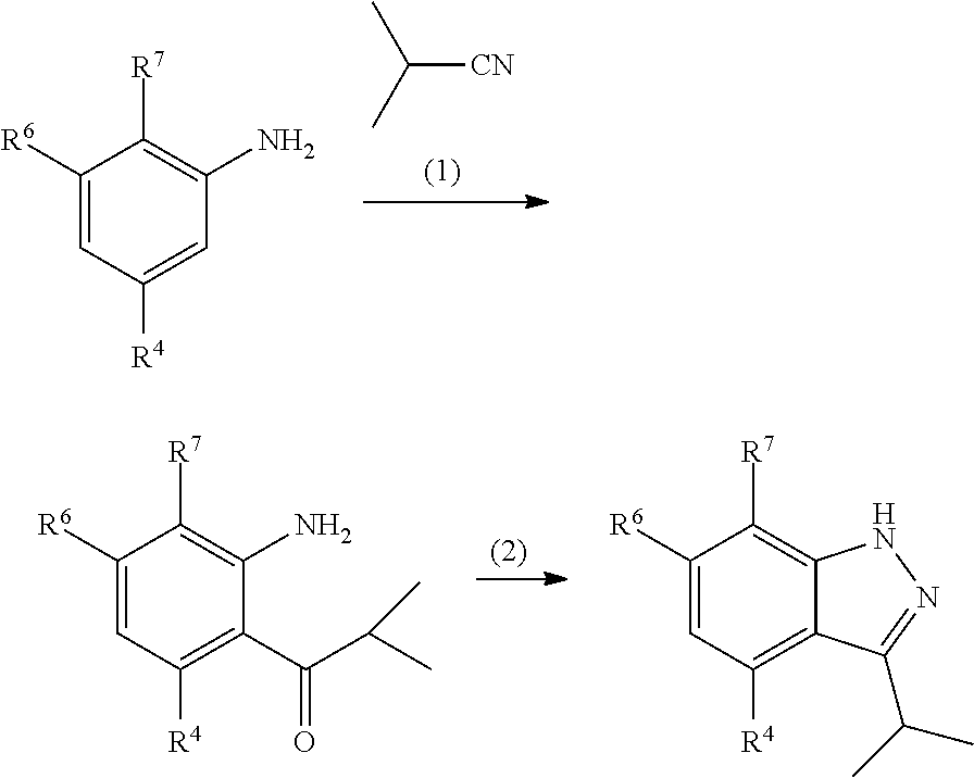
CC(C)[CN].C1([R6])=CC([R4])=CC(N)=C1[R7].C1([R6])=CC([R4])=C2C(=C1[R7])NN=C2C(C)C.C1([R6])=CC([R4])=C(C(C(C)C)=O)C(N)=C1[R7]
